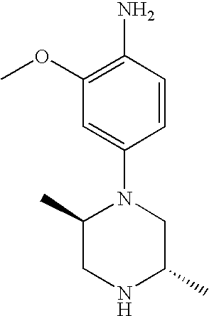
N1(C2=CC(OC)=C(N)C=C2)C(C)CNC(C)C1
